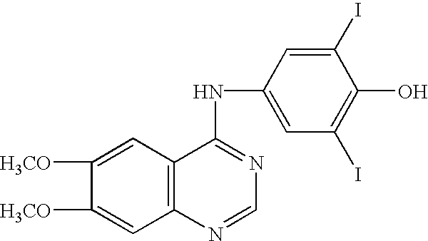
C1([H3CO])=CC2=C(C=C1[H3CO])C(NC1=CC(I)=C(O)C(I)=C1)=NC=N2
